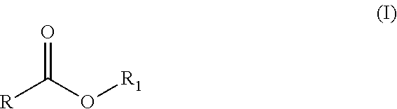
[R]C(O[R1])=O
